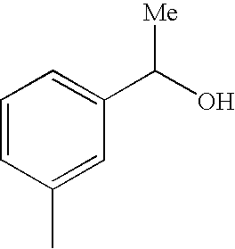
C1=CC(C)=CC(C(O)[Me])=C1
